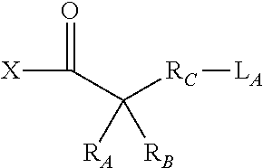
[X]C(=O)C([RC][LA])([RA])[RB]
